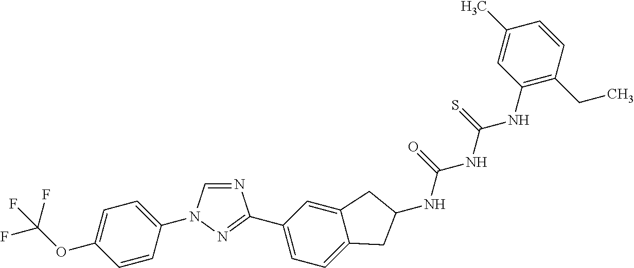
C1=CC(N2C=NC(C3=CC=C4C(=C3)CC(NC(=O)NC(NC3=C(CC)C=CC(C)=C3)=S)C4)=N2)=CC=C1OC(F)(F)F
